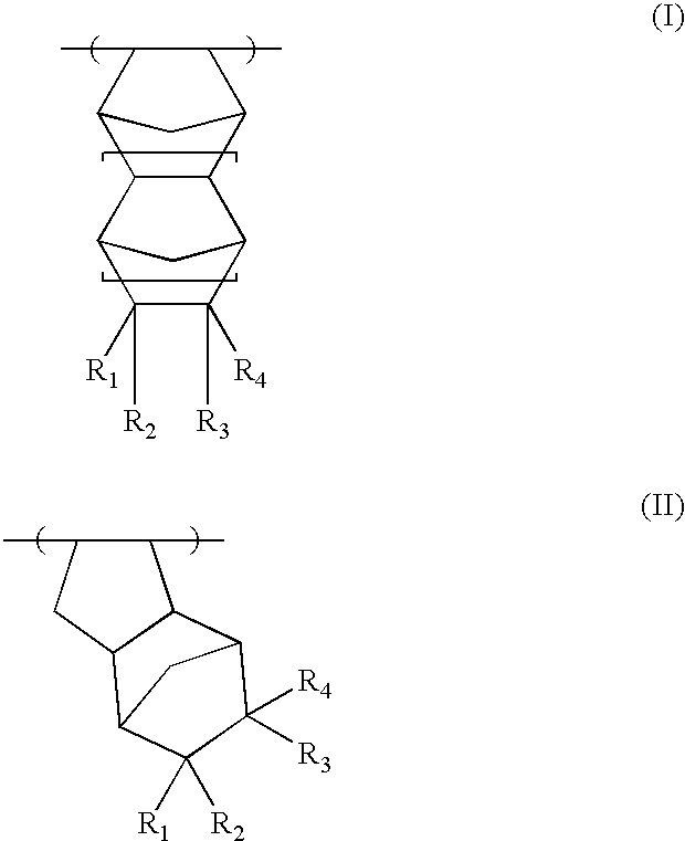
C1(C)C(C)C2C3C(C1C2)C1C([R4])([R3])C([R1])([R2])C3C1.C1(C)CC2C(C1C)C1C([R4])([R3])C([R1])([R2])C2C1
